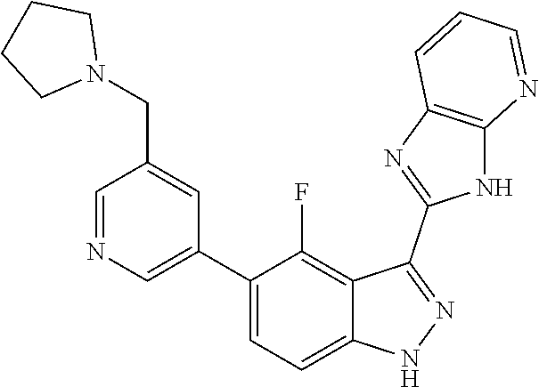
C1=NC=C(C2=CC=C3C(=C2F)C(C2=NC4=C(N2)N=CC=C4)=NN3)C=C1CN1CCCC1
